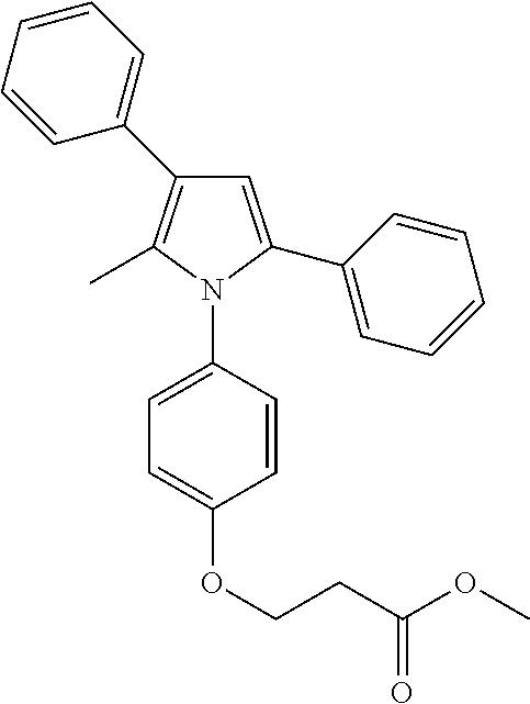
C1=C(C2=CC=CC=C2)N(C2=CC=C(OCCC(OC)=O)C=C2)C(C)=C1C1=CC=CC=C1
